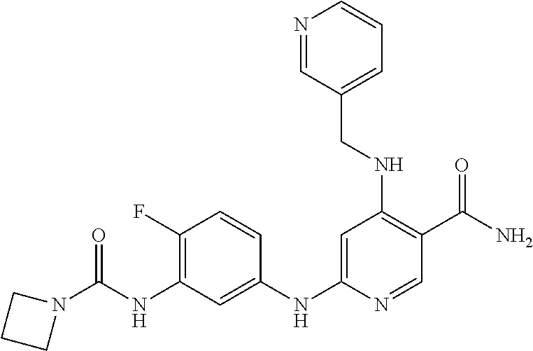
C1(F)=C(NC(N2CCC2)=O)C=C(NC2=CC(NCC3=CC=CN=C3)=C(C(N)=O)C=N2)C=C1
